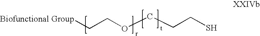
[Biofunctional Group]CCOCCCS
